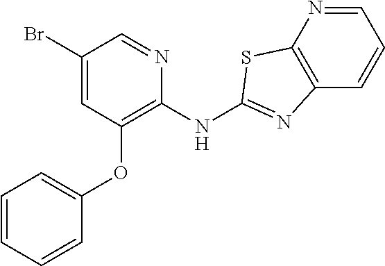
C1(Br)=CC(OC2=CC=CC=C2)=C(NC2=NC3=C(N=CC=C3)S2)N=C1
